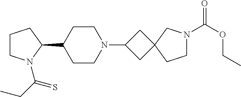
C1CN(C(CC)=S)C(C2CCN(C3CC4(C3)CCN(C(OCC)=O)C4)CC2)C1
